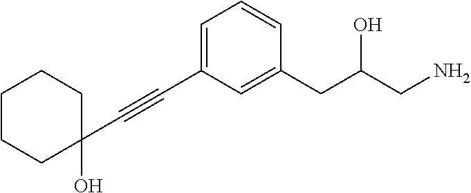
C1CCC(O)(C#CC2=CC=CC(CC(CN)O)=C2)CC1
